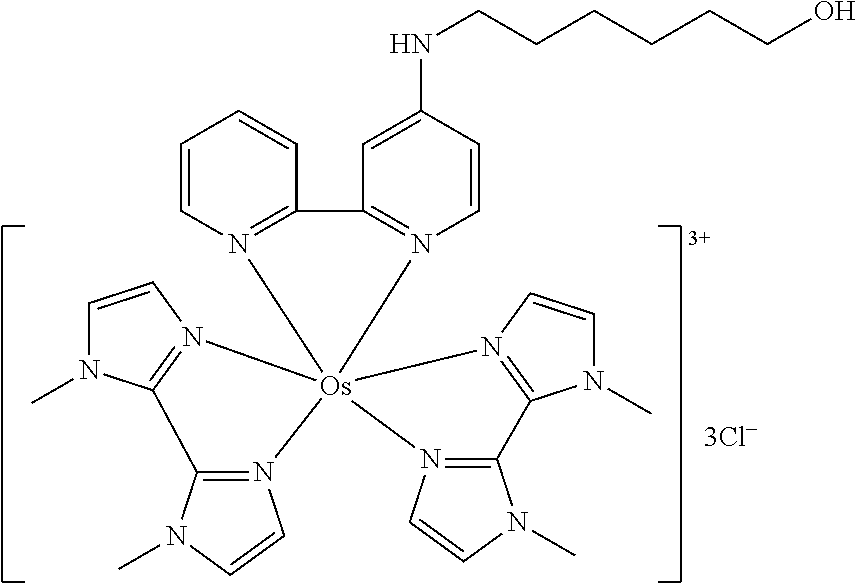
C1=CN2=C(C=C1)C1=N(C=CC(NCCCCCCO)=C1)[Os]213(N2=C(N(C)C=C2)C2=N1C=CN2C)N1=C(N(C)C=C1)C1=N3C=CN1C
